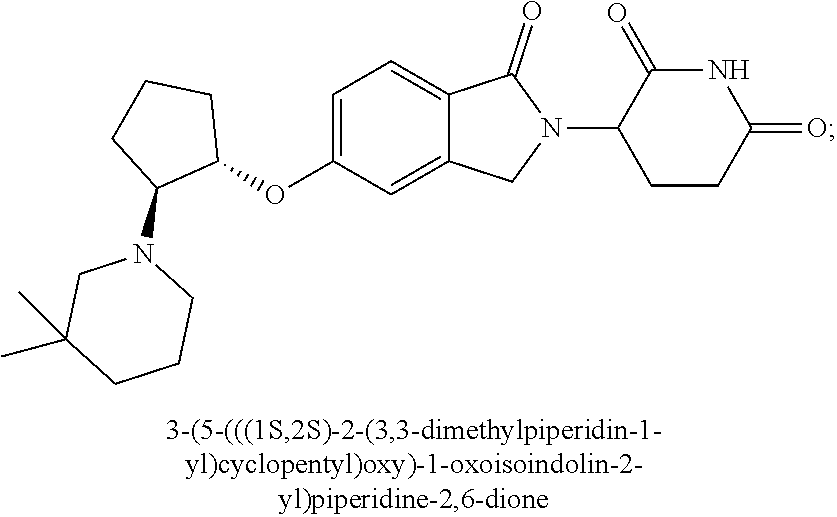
C1=C(OC2CCCC2N2CC(C)(C)CCC2)C=C2C(=C1)C(=O)N(C1CCC(=O)NC1=O)C2
